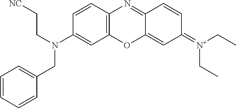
C12=C(C=CC(N(CC[NC])CC3=CC=CC=C3)=C1)N=C1C(=CC(=[N+](CC)CC)C=C1)O2
